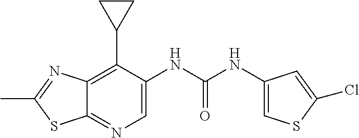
C12=C(C3CC3)C(NC(NC3=CSC(Cl)=C3)=O)=CN=C1SC(C)=N2
